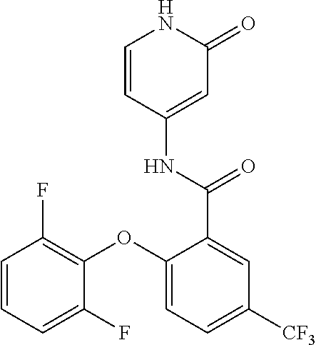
C1=CC(NC(=O)C2=CC([CF3])=CC=C2OC2=C(F)C=CC=C2F)=CC(=O)N1
